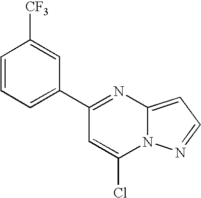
C1=CC=C(C2=NC3=CC=NN3C(Cl)=C2)C=C1[CF3]
